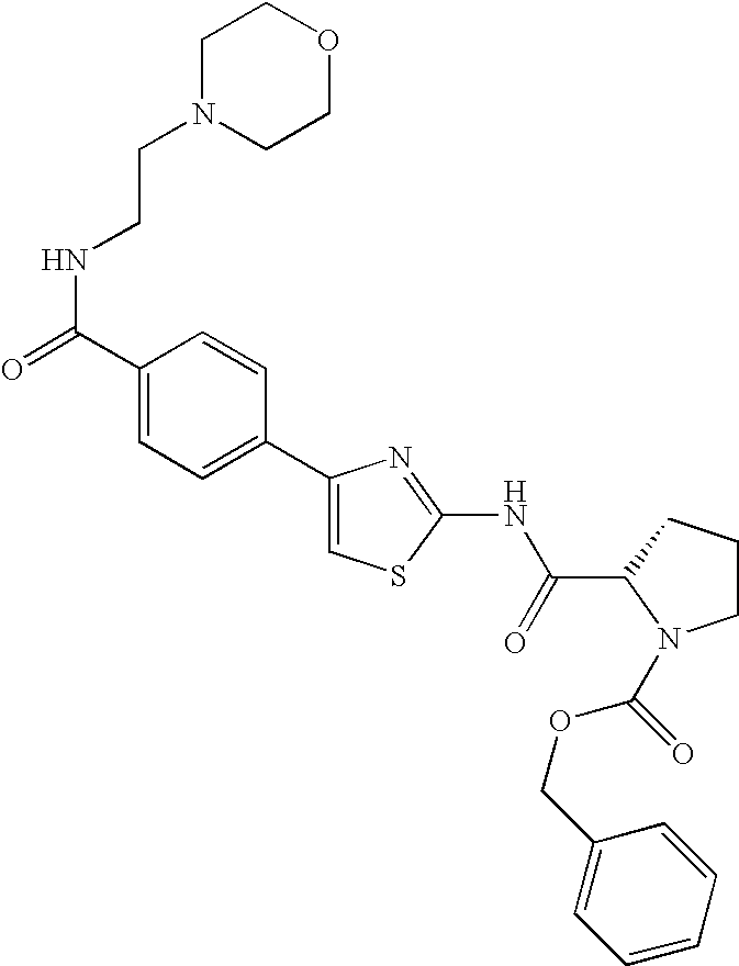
C1(C2=CC=C(C(=O)NCCN3CCOCC3)C=C2)=CSC(NC(C2N(C(OCC3=CC=CC=C3)=O)CCC2)=O)=N1
